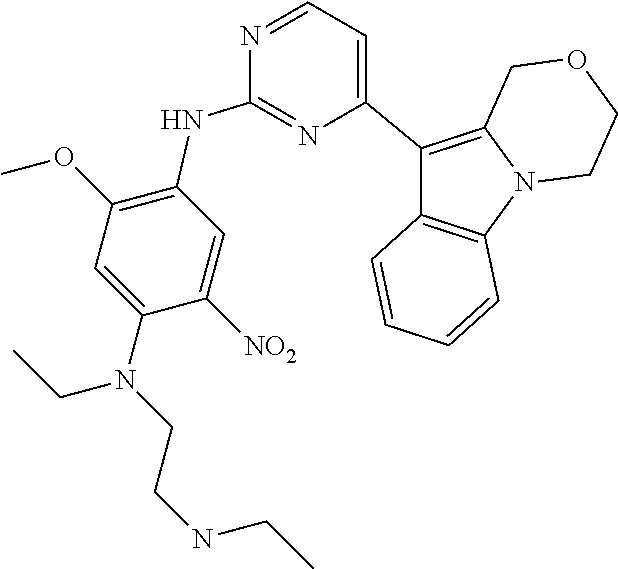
C1(C2=CC=NC(NC3=C(OC)C=C(N(CCNCC)CC)C([NO2])=C3)=N2)=C2N(C3=C1C=CC=C3)CCOC2
